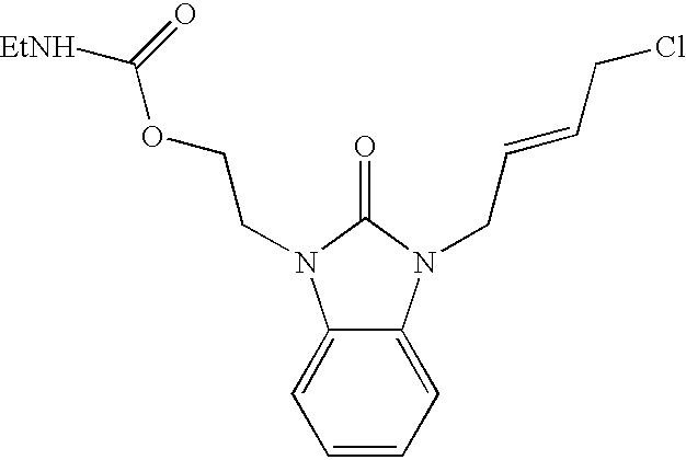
C1=CC=C2C(=C1)N(CCOC([EtNH])=O)C(=O)N2CC=CCCl
